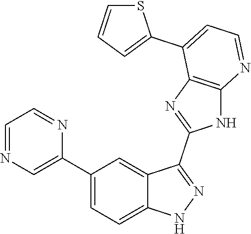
C1(C2=CC=C3C(=C2)C(C2=NC4=C(N2)N=CC=C4C2=CC=CS2)=NN3)=CN=CC=N1
